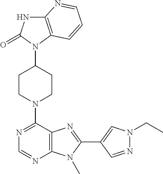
C12=C(N(C3CCN(C4=NC=NC5=C4N=C(C4=CN(CC)N=C4)N5C)CC3)C(=O)N1)C=CC=N2
